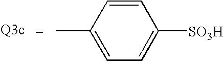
C1=C(C)C=CC([SO3H])=C1
